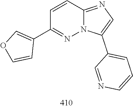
C12=NC=C(C3=CC=CN=C3)N1N=C(C1=COC=C1)C=C2
